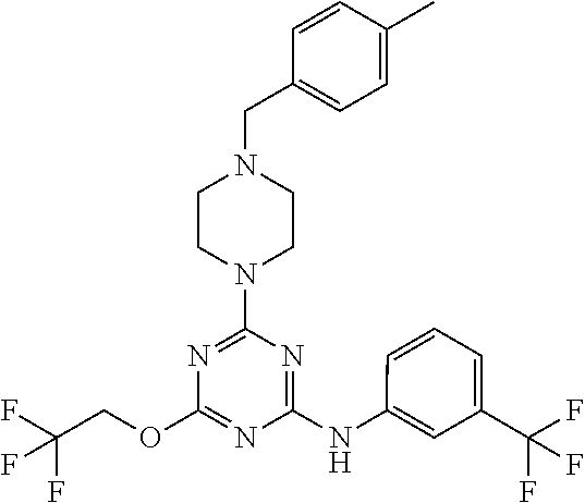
C1CN(CC2=CC=C(C)C=C2)CCN1C1=NC(OCC(F)(F)F)=NC(NC2=CC(C(F)(F)F)=CC=C2)=N1
